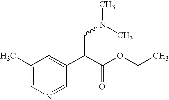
C1(C)=CN=CC(C(C(OCC)=O)=CN(C)C)=C1
